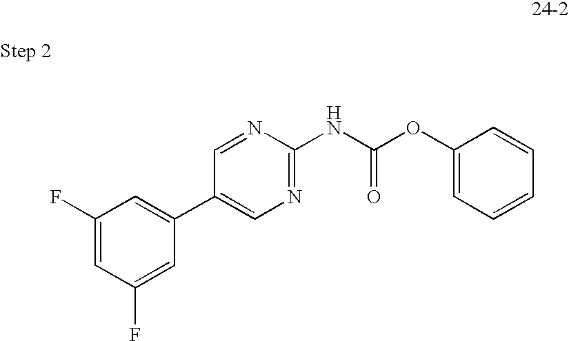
C1(F)=CC(F)=CC(C2=CN=C(NC(OC3=CC=CC=C3)=O)N=C2)=C1
